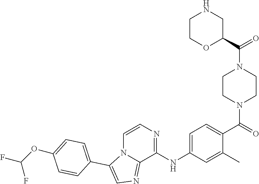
C1(C(N2CCN(C(=O)C3=CC=C(NC4=NC=CN5C4=NC=C5C4=CC=C(OC(F)F)C=C4)C=C3C)CC2)=O)CNCCO1
